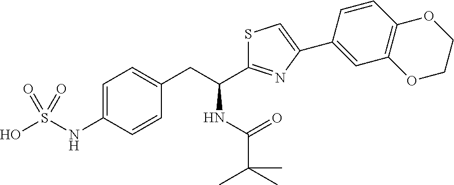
C1=C(NS(O)(=O)=O)C=CC(CC(C2=NC(C3=CC4=C(C=C3)OCCO4)=CS2)NC(C(C)(C)C)=O)=C1
